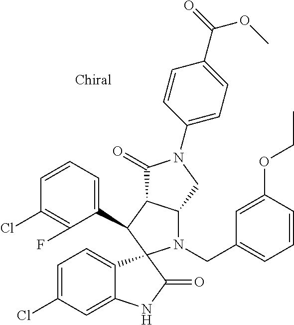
C1(C2C3C(N(CC4=CC=CC(OCC)=C4)C24C2=CC=C(Cl)C=C2NC4=O)CN(C2=CC=C(C(=O)OC)C=C2)C3=O)=CC=CC(Cl)=C1F
